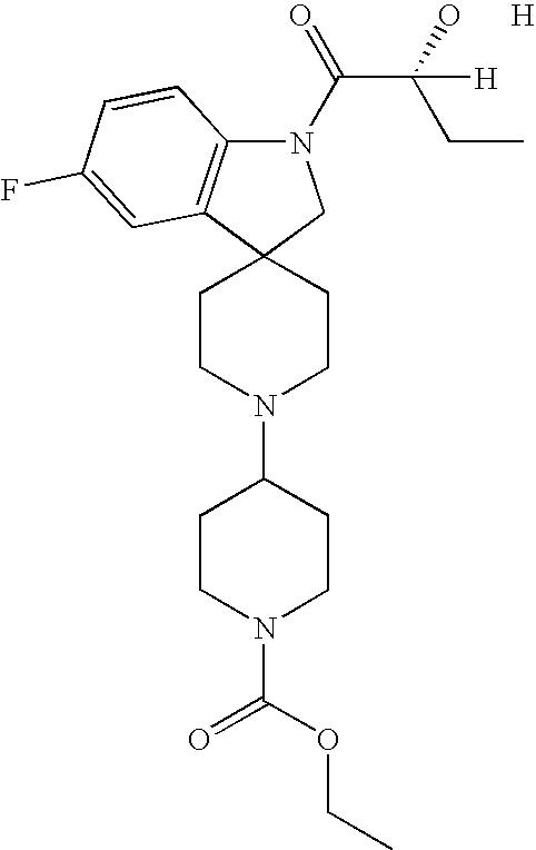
N1(C(=O)C(O)(CC)[H])C2=C(C3(C1)CCN(C1CCN(C(OCC)=O)CC1)CC3)C=C(F)C=C2.[H]
